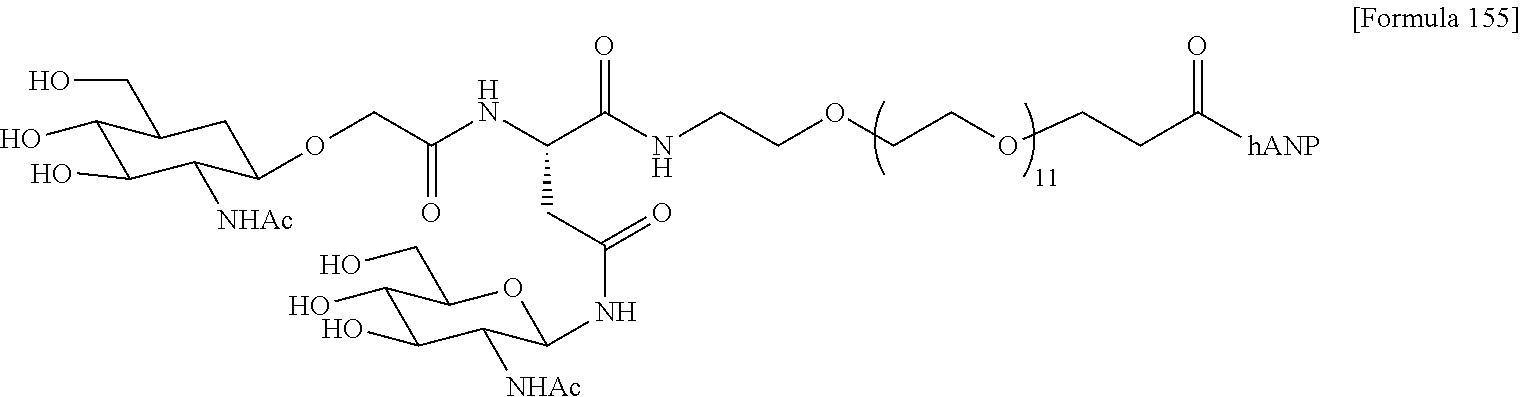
C1(O)C(O)C([NHAc])C(NC(=O)CC(C(NCCOCCOCCC([hANP])=O)=O)NC(COC2C([NHAc])C(O)C(O)C(CO)C2)=O)OC1CO
